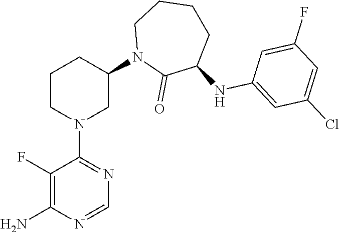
C1(F)=C(N)N=CN=C1N1CC(N2C(=O)C(NC3=CC(Cl)=CC(F)=C3)CCCC2)CCC1
